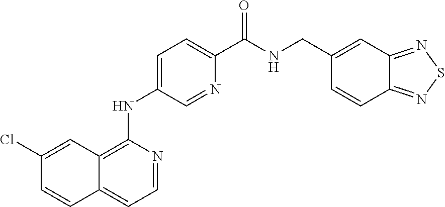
C12=CC=NC(NC3=CC=C(C(NCC4=CC5=NSN=C5C=C4)=O)N=C3)=C1C=C(Cl)C=C2
